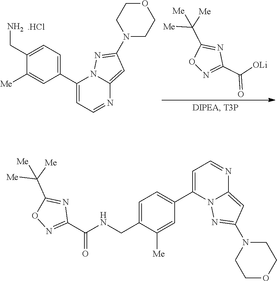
O1N=C(C([OLi])=O)N=C1C([Me])([Me])[Me].C1(C2=CC=NC3=CC(N4CCOCC4)=NN23)=CC=C(CN)C([Me])=C1.[.HCl].C1=C(CNC(C2=NOC(C([Me])([Me])[Me])=N2)=O)C([Me])=CC(C2=CC=NC3=CC(N4CCOCC4)=NN23)=C1
